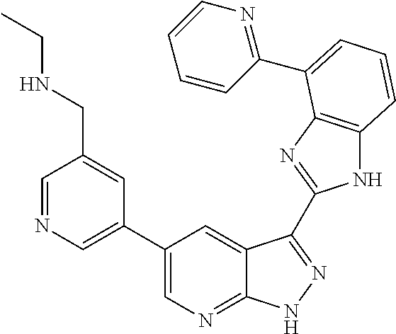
C1(C2=CN=C3C(=C2)C(C2=NC4=C(N2)C=CC=C4C2=NC=CC=C2)=NN3)=CN=CC(CNCC)=C1
